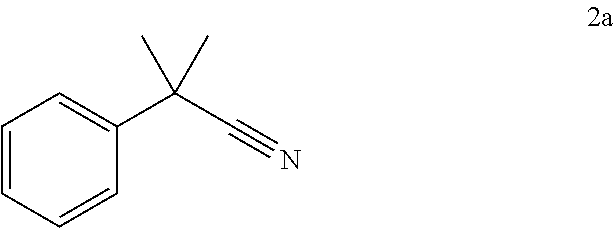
C(C#N)(C)(C)C1=CC=CC=C1
